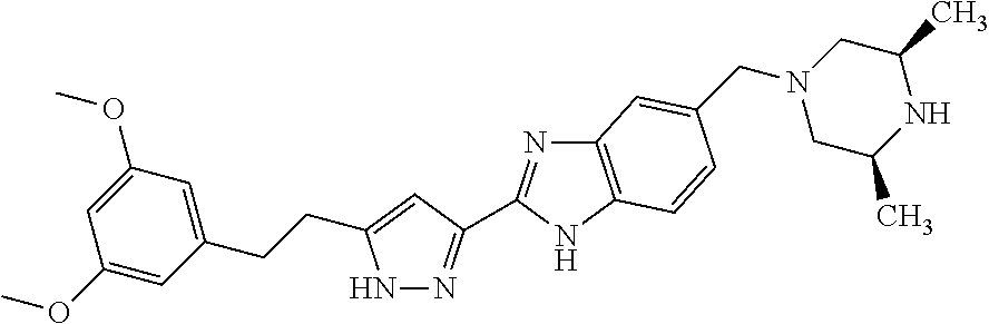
N1N=C(C2=NC3=C(N2)C=CC(CN2CC(C)NC(C)C2)=C3)C=C1CCC1=CC(OC)=CC(OC)=C1
